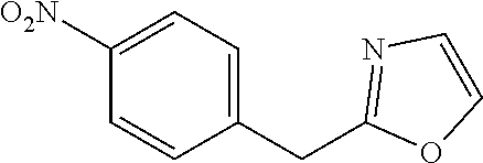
[O2N]C1=CC=C(CC2=NC=CO2)C=C1
